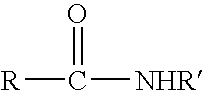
[R]C([NHR])=O
